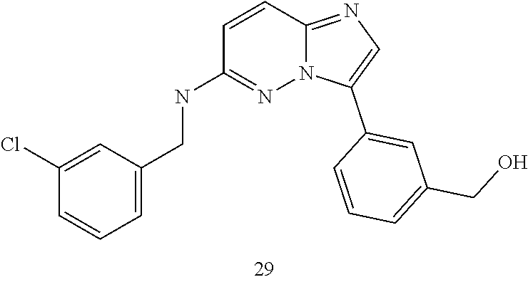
N(C1=NN2C(=NC=C2C2=CC(CO)=CC=C2)C=C1)CC1=CC=CC(Cl)=C1
